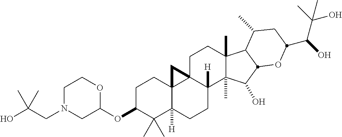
C1C(OC2OCCN(CC(O)(C)C)C2)C(C)(C)C2([H])C3(C1)C1(C([H])(CC2)C2(C)C(C)(CC1)C1C(C)CC(C(C(C)(O)C)O)OC1C2O)C3
